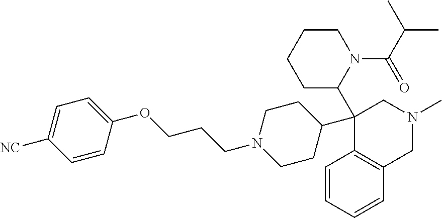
C1=CC=CC2=C1C(C1CCN(CCCOC3=CC=C([NC])C=C3)CC1)(C1N(C(C(C)C)=O)CCCC1)CN(C)C2
